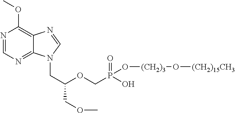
C12=NC=NC(OC)=C1N=CN2CC(OCP(O)(O[(CH2)3]O[(CH2)15CH3])=O)COC
